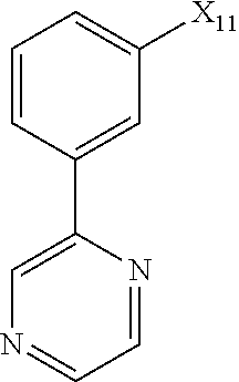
C1=C(C2=CN=CC=N2)C=CC=C1[X11]
